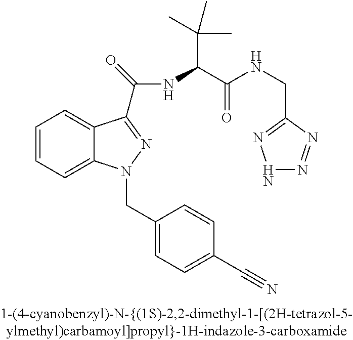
C1=CC=C2C(=C1)C(C(=O)NC(C(NCC1=NNN=N1)=O)C(C)(C)C)=NN2CC1=CC=C(C#N)C=C1
